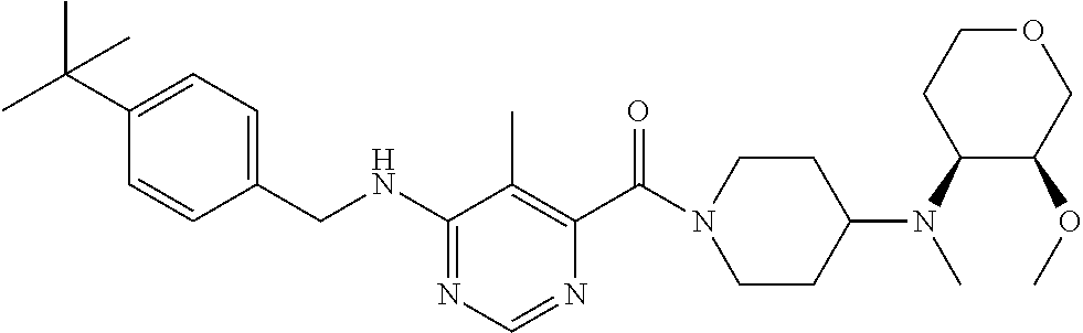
C1(CNC2=NC=NC(C(N3CCC(N(C)C4C(OC)COCC4)CC3)=O)=C2C)=CC=C(C(C)(C)C)C=C1
